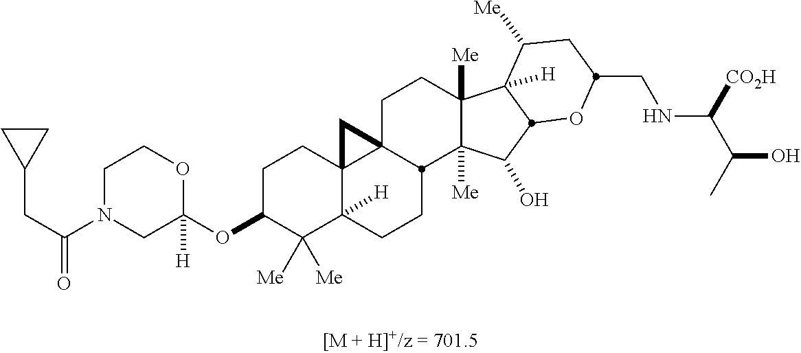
C1C(OC2([H])OCCN(C(CC3CC3)=O)C2)C([Me])([Me])C2([H])C3(C1)C1(CCC4([Me])C([Me])(C(O)C5C4([H])C([Me])CC(CNC(C(C)O)[CO2H])O5)C1CC2)C3
